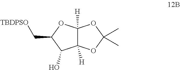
C12([H])C([H])(OC(C)(C)O1)C(O)C(C[TBDPSO])O2
